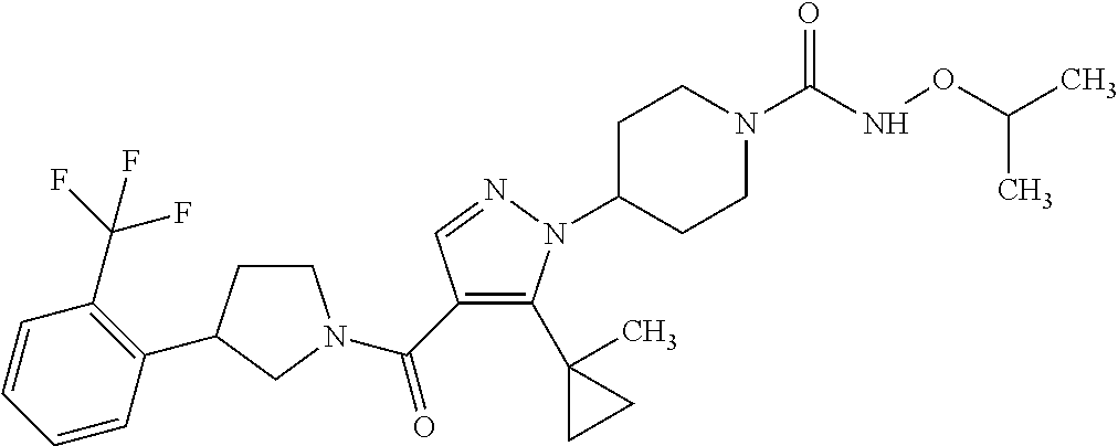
C1CC(C2=C(C(F)(F)F)C=CC=C2)CN1C(C1=C(C2(C)CC2)N(C2CCN(C(NOC(C)C)=O)CC2)N=C1)=O
